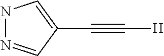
N1N=CC(C#C[H])=C1
